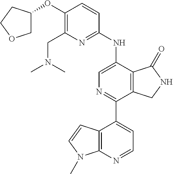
C12=C(C=CN1C)C(C1=NC=C(NC3=NC(CN(C)C)=C(OC4COCC4)C=C3)C3=C1CNC3=O)=CC=N2
